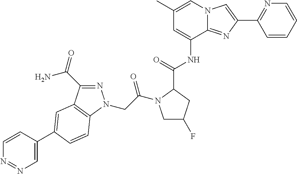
C1=CC(C2=CC3=C(N(CC(=O)N4CC(F)CC4C(NC4=CC(C)=CN5C4=NC(C4=NC=CC=C4)=C5)=O)N=C3C(N)=O)C=C2)=CN=N1
